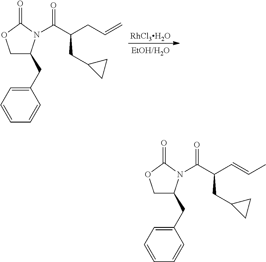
C1(CC2COC(=O)N2C(=O)C(CC2CC2)CC=C)=CC=CC=C1.[RhCl3H2O].C1(CC2COC(=O)N2C(=O)C(CC2CC2)C=CC)=CC=CC=C1
